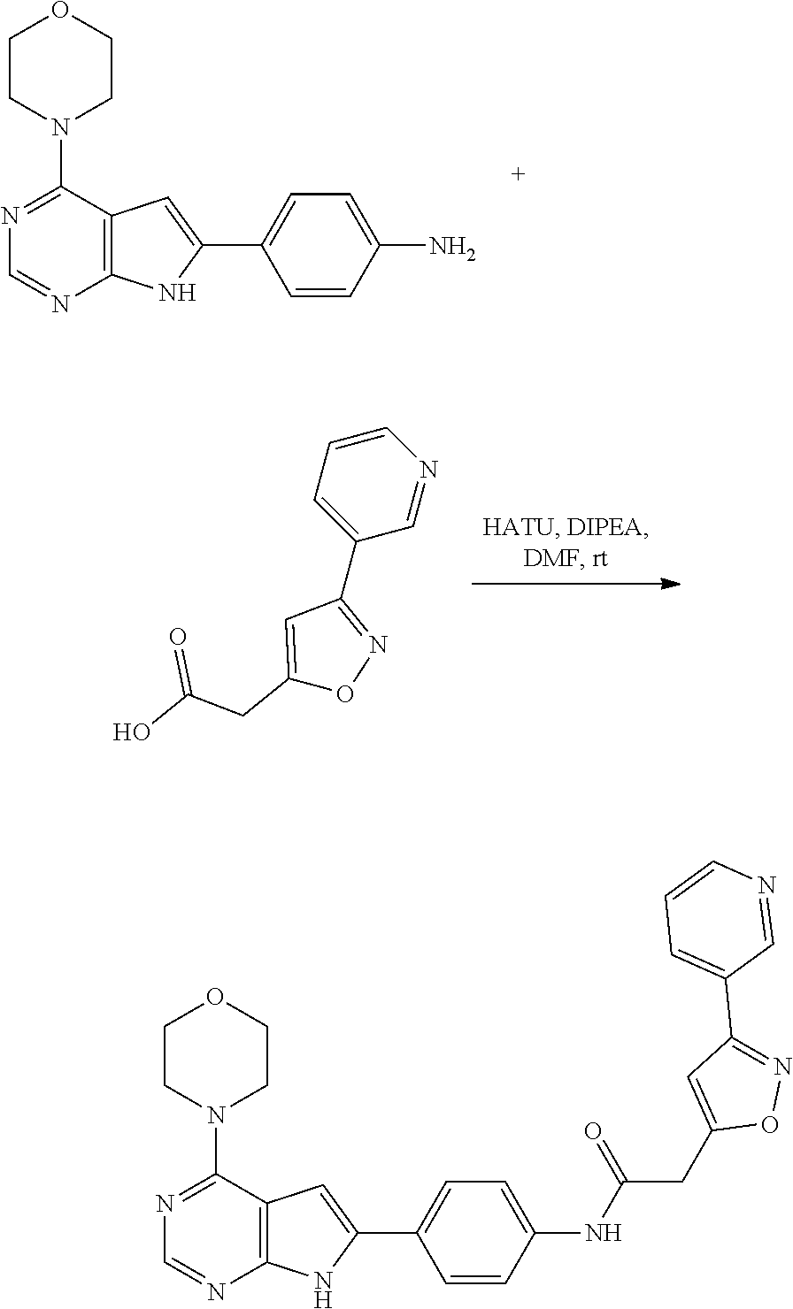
N1=C(N2CCOCC2)C2=C(N=C1)NC(C1=CC=C(N)C=C1)=C2.C1=CN=CC(C2=NOC(CC(O)=O)=C2)=C1.N1=C(N2CCOCC2)C2=C(N=C1)NC(C1=CC=C(NC(CC3=CC(C4=CC=CN=C4)=NO3)=O)C=C1)=C2
